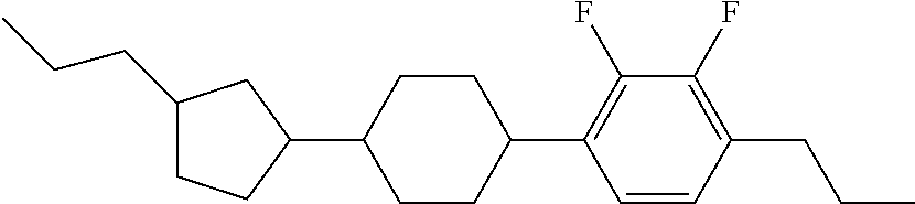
C1(CCC)CCC(C2CCC(C3=C(F)C(F)=C(CCC)C=C3)CC2)C1
